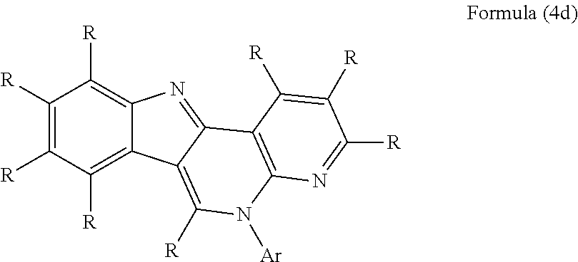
C1([R])=C([R])C([R])=C2C(=C1[R])N=C1C2=C([R])N([Ar])C2=C1C([R])=C([R])C([R])=N2
